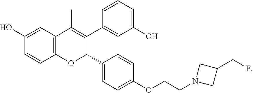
C1(CF)CN(CCOC2=CC=C(C3C(C4=CC(O)=CC=C4)=C(C)C4=C(O3)C=CC(O)=C4)C=C2)C1
